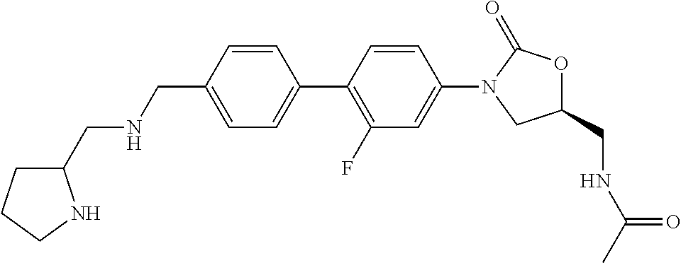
C(C1=CC=C(C2=C(F)C=C(N3CC(CNC(C)=O)OC3=O)C=C2)C=C1)NCC1CCCN1
